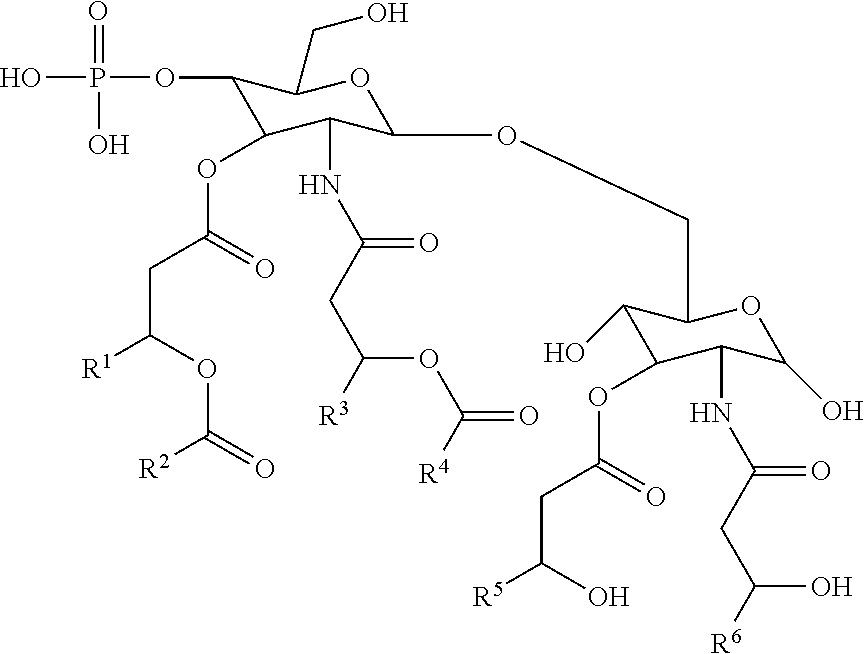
C1(OP(O)(=O)O)C(OC(CC([R1])OC(=O)[R2])=O)C(NC(CC(OC([R4])=O)[R3])=O)C(OCC2C(O)C(OC(CC([R5])O)=O)C(NC(CC(O)[R6])=O)C(O)O2)OC1CO
